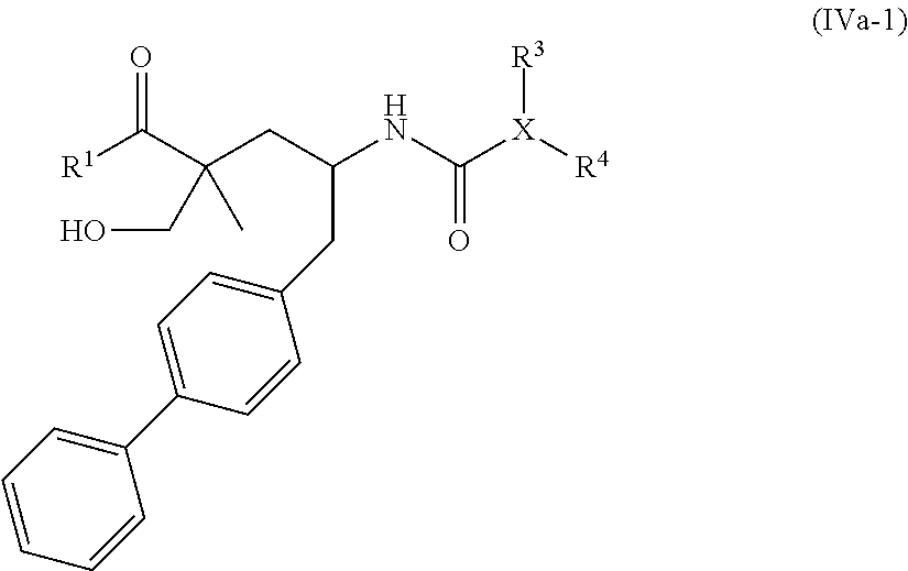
C1(C2=CC=C(CC(NC([X]([R4])[R3])=O)CC(C([R1])=O)(C)CO)C=C2)=CC=CC=C1
